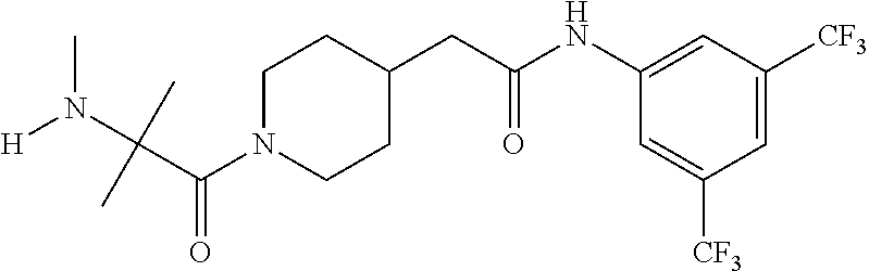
C(N1CCC(CC(NC2=CC([CF3])=CC([CF3])=C2)=O)CC1)(=O)C(N([H])C)(C)C
